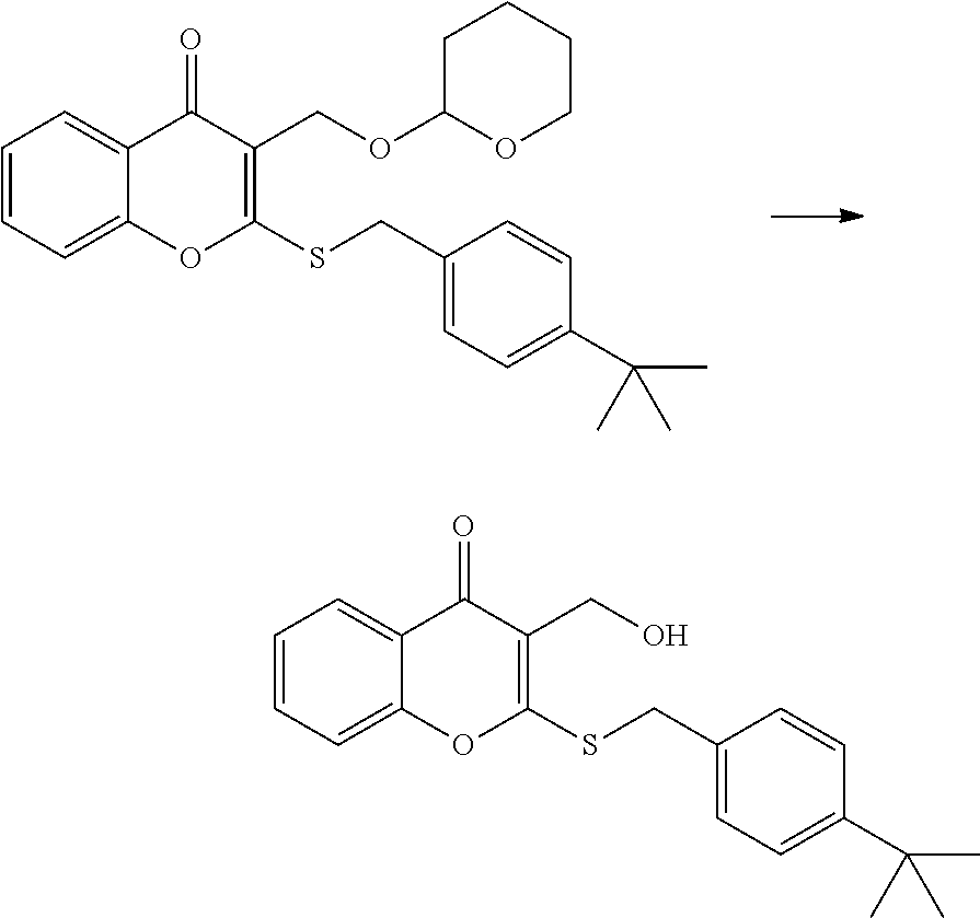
C1=CC=C2C(=C1)C(=O)C(COC1OCCCC1)=C(SCC1=CC=C(C(C)(C)C)C=C1)O2.C1=CC=C2C(=C1)C(=O)C(CO)=C(SCC1=CC=C(C(C)(C)C)C=C1)O2
